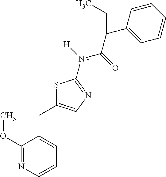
S1C(CC2=CC=CN=C2OC)=CN=C1N(C(C(C1=CC=CC=C1)CC)=O)[H]
